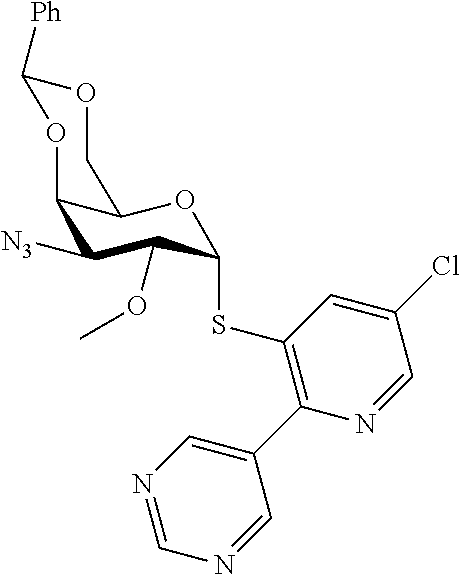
O1C([Ph])OC2C([N3])C(OC)C(SC3=C(C4=CN=CN=C4)N=CC(Cl)=C3)OC2C1
